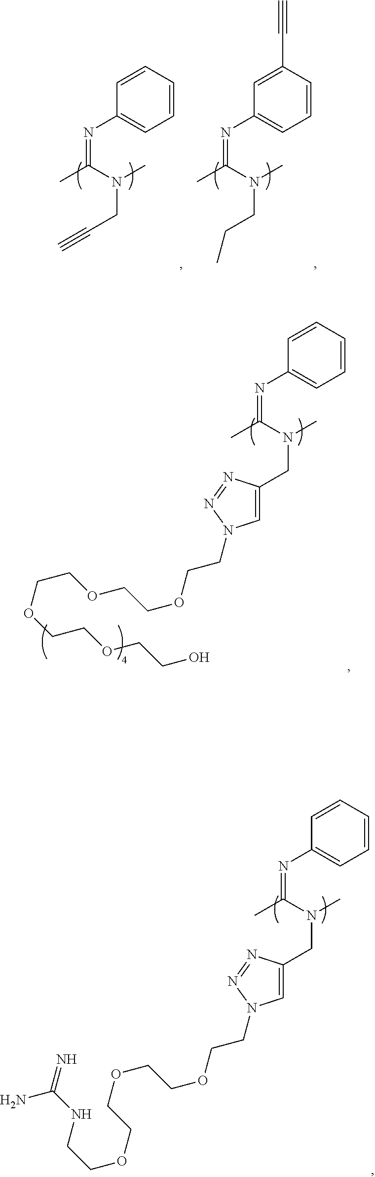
C1=CC=CC(N=C(C)N(C)CC2=CN(CCOCCOCCOCCOCCO)N=N2)=C1.C1=CC=CC(N=C(C)N(C)CC2=CN(CCOCCOCCOCCNC(=N)N)N=N2)=C1.C1=CC=CC(N=C(C)N(C)CC#C)=C1.C1=CC(C#C)=CC(N=C(C)N(C)CCC)=C1
